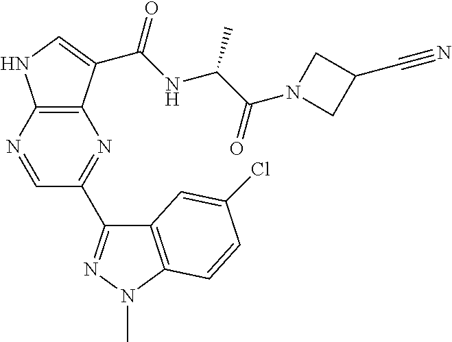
C12=C(N=CC(C3=NN(C)C4=C3C=C(Cl)C=C4)=N1)NC=C2C(NC(C(N1CC(C#N)C1)=O)C)=O
